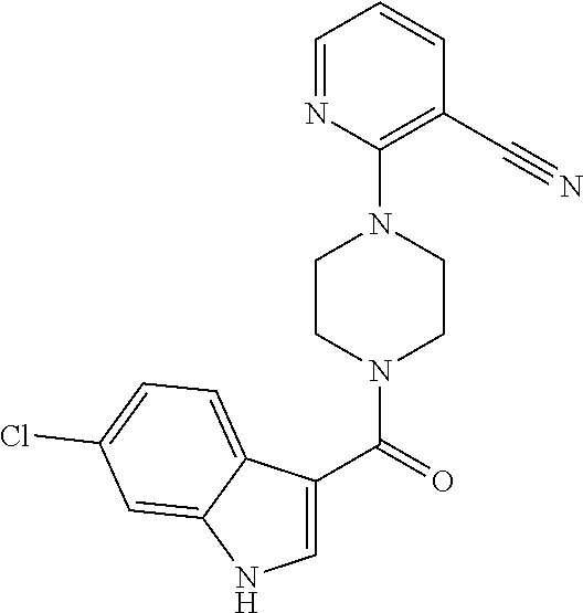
C1=NC(N2CCN(C(C3=CNC4=CC(Cl)=CC=C34)=O)CC2)=C(C#N)C=C1
